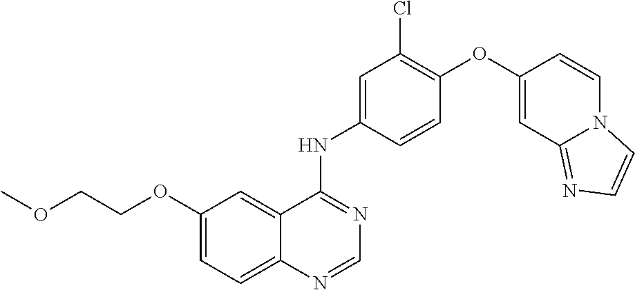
C12=CC=C(OCCOC)C=C1C(NC1=CC(Cl)=C(OC3=CC4=NC=CN4C=C3)C=C1)=NC=N2
